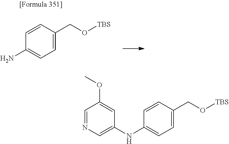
C1=C(CO[TBS])C=CC(N)=C1.C1=C(CO[TBS])C=CC(NC2=CN=CC(OC)=C2)=C1
